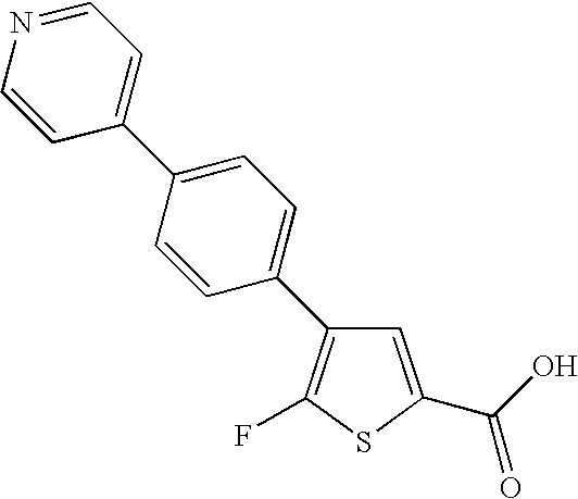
C1=C(C(O)=O)SC(F)=C1C1=CC=C(C2=CC=NC=C2)C=C1
